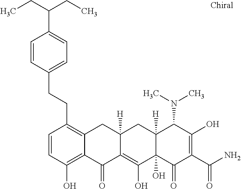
C1=CC(O)=C2C(=C1CCC1=CC=C(C(CC)CC)C=C1)CC1([H])C(=C(O)C3(O)C([H])(C1)C(N(C)C)C(O)=C(C(N)=O)C3=O)C2=O
